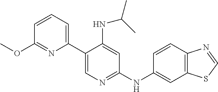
C1=CC=C(C2=CN=C(NC3=CC4=C(C=C3)N=CS4)C=C2NC(C)C)N=C1OC
